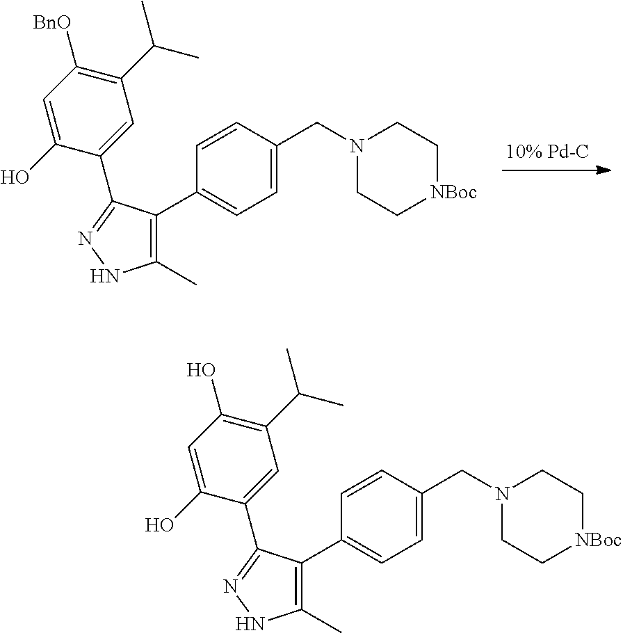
C1(C2=C(C)NN=C2C2=CC(C(C)C)=C([BnO])C=C2O)=CC=C(CN2CC[NBoc]CC2)C=C1.C1(C2=C(C)NN=C2C2=CC(C(C)C)=C(O)C=C2O)=CC=C(CN2CC[NBoc]CC2)C=C1
